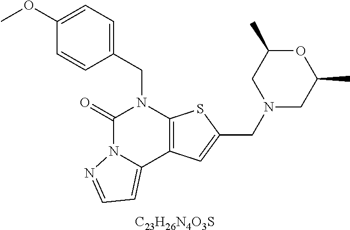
C1(CN2C(=O)N3C(=CC=N3)C3=C2SC(CN2CC(C)OC(C)C2)=C3)=CC=C(OC)C=C1.[C23H26N4O3S]
